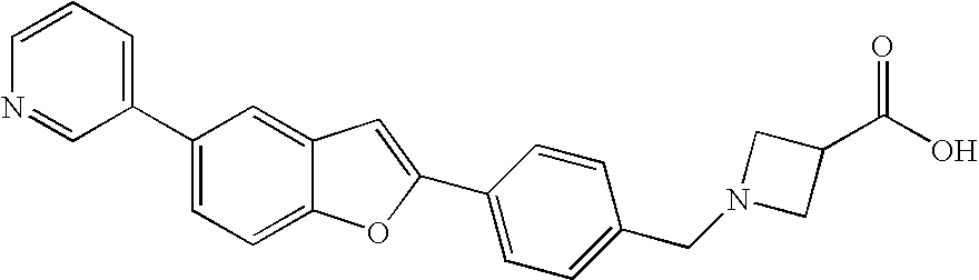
C1(C2=CC=C3C(=C2)C=C(C2=CC=C(CN4CC(C(O)=O)C4)C=C2)O3)=CC=CN=C1
